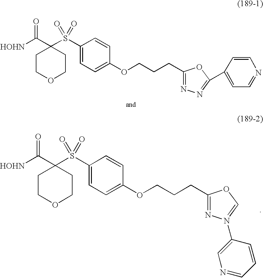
[HOHN]C(C1(S(C2=CC=C(OCCCC3=NN=C(C4=CC=NC=C4)O3)C=C2)(=O)=O)CCOCC1)=O.[HOHN]C(C1(S(C2=CC=C(OCCCC3=NN(C4=CN=CC=C4)=CO3)C=C2)(=O)=O)CCOCC1)=O
